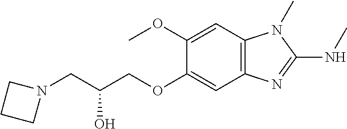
N1(CC(COC2=CC3=C(C=C2OC)N(C)C(NC)=N3)O)CCC1
